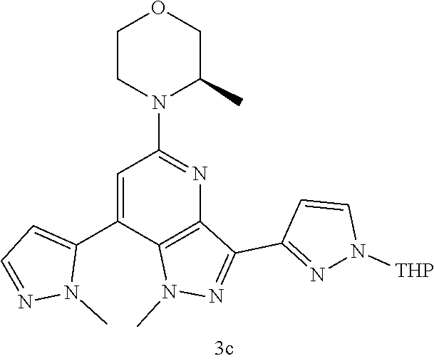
C1=C(C2=CC=NN2C)C2=C(N=C1N1C(C)COCC1)C(C1=NN([THP])C=C1)=NN2C
